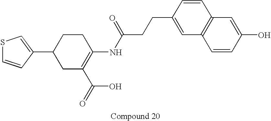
C1(C2CC(C(=O)O)=C(NC(CCC3=CC4=C(C=C3)C=C(O)C=C4)=O)CC2)=CSC=C1
